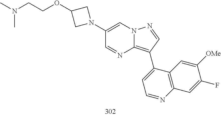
C1(C2=C3N=CC(N4CC(OCCN(C)C)C4)=CN3N=C2)=CC=NC2=C1C=C([OMe])C(F)=C2
